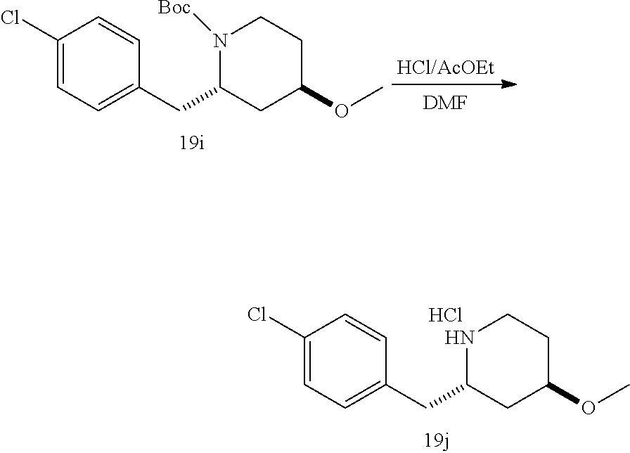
C1C(OC)CCN([Boc])C1CC1=CC=C(Cl)C=C1.[HCl/AcOEt].[DMF].C1C(OC)CCNC1CC1=CC=C(Cl)C=C1.Cl
